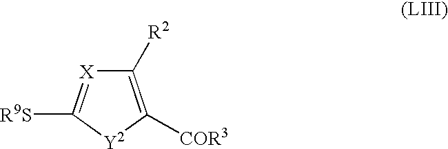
C1([R2])=C([COR3])[Y2]C([R9S])=[X]1
